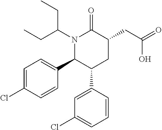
N1(C(CC)CC)C(C2=CC=C(Cl)C=C2)C(C2=CC(Cl)=CC=C2)CC(CC(=O)O)C1=O
